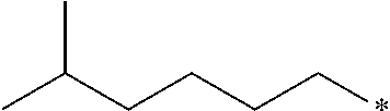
C(CCCC*)(C)C
